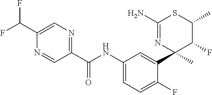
C1(C(NC2=CC=C(F)C(C3(C)C(F)C(C)SC(N)=N3)=C2)=O)=NC=C(C(F)F)N=C1
